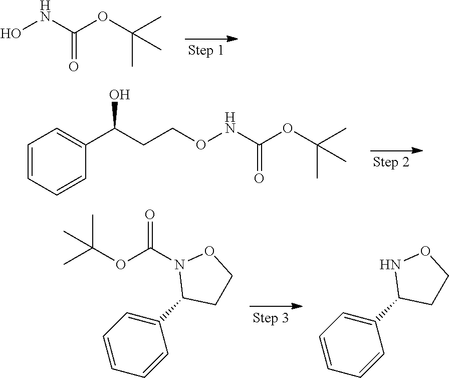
ONC(OC(C)(C)C)=O.O(NC(OC(C)(C)C)=O)CCC(C1=CC=CC=C1)O.C(OC(N1C(C2=CC=CC=C2)CCO1)=O)(C)(C)C.N1C(C2=CC=CC=C2)CCO1
